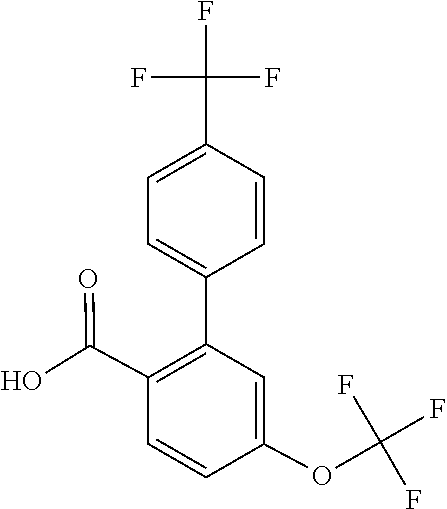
C(C1=C(C2=CC=C(C(F)(F)F)C=C2)C=C(OC(F)(F)F)C=C1)(O)=O
